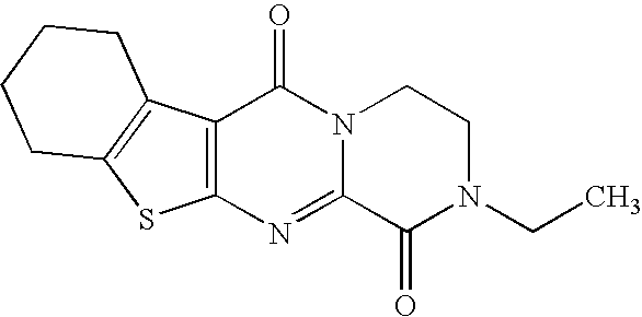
C12=C(N=C3N(C1=O)CCN(CC)C3=O)SC1=C2CCCC1
